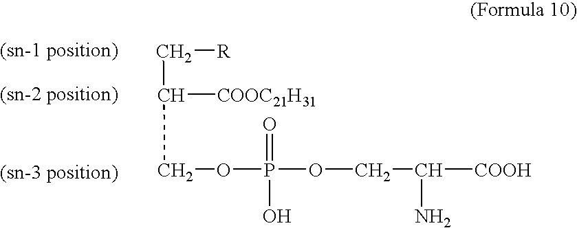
C([R])C([COOC21H31])COP(O)(OCC([COOH])N)=O
